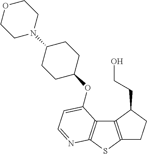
C1C2=C(C(CCO)C1)C1=C(S2)N=CC=C1OC1CCC(N2CCOCC2)CC1
